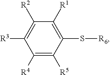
C1([R4])=C([R5])C(S[R6])=C([R1])C([R2])=C1[R3]
